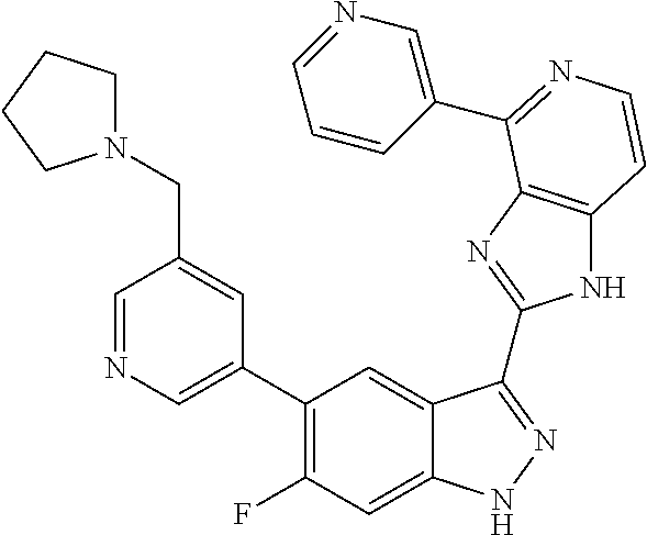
C1=C(C2=C(F)C=C3C(=C2)C(C2=NC4=C(N2)C=CN=C4C2=CN=CC=C2)=NN3)C=C(CN2CCCC2)C=N1
